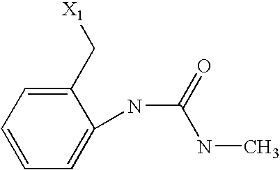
C1(C[X1])=CC=CC=C1NC(=O)NC
